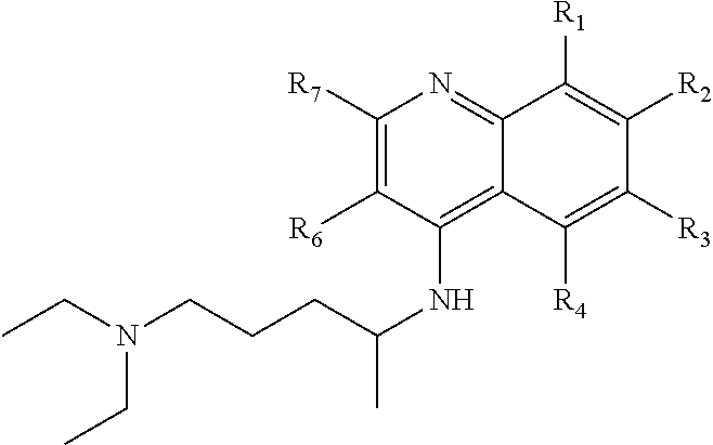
C1([R7])=C([R6])C(NC(CCCN(CC)CC)C)=C2C(=N1)C([R1])=C([R2])C([R3])=C2[R4]
